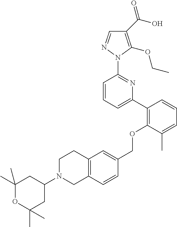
C1(C(O)=O)=C(OCC)N(C2=NC(C3=C(OCC4=CC5=C(C=C4)CN(C4CC(C)(C)OC(C)(C)C4)CC5)C(C)=CC=C3)=CC=C2)N=C1
